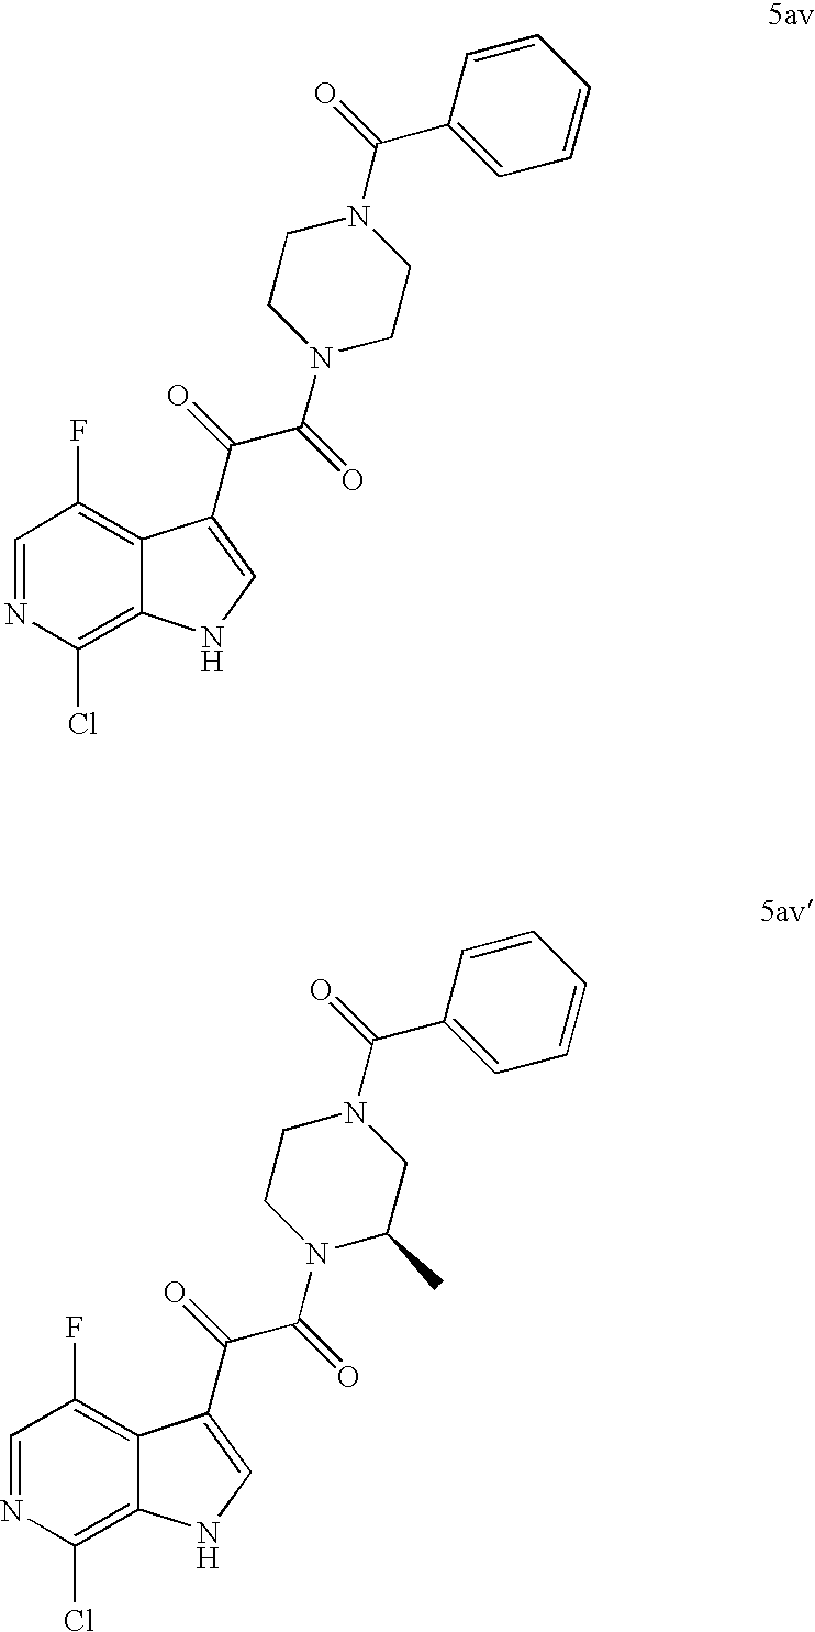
C1=NC(Cl)=C2C(=C1F)C(C(=O)C(=O)N1CCN(C(=O)C3=CC=CC=C3)CC1)=CN2.C1=NC(Cl)=C2C(=C1F)C(C(=O)C(=O)N1C(C)CN(C(=O)C3=CC=CC=C3)CC1)=CN2
